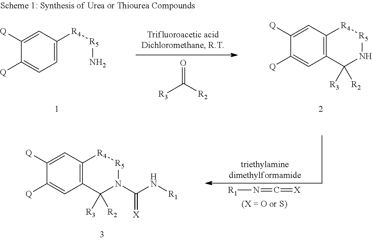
C1=C([Q])C([Q])=CC=C1[R4][R5]N.C1=C([Q])C([Q])=CC2=C1[R4][R5]NC2([R2])[R3].O=C([R2])[R3].[R1]N=C=[X].C1=C([Q])C([Q])=CC2=C1[R4][R5]N(C(N[R1])=[X])C2([R2])[R3]
